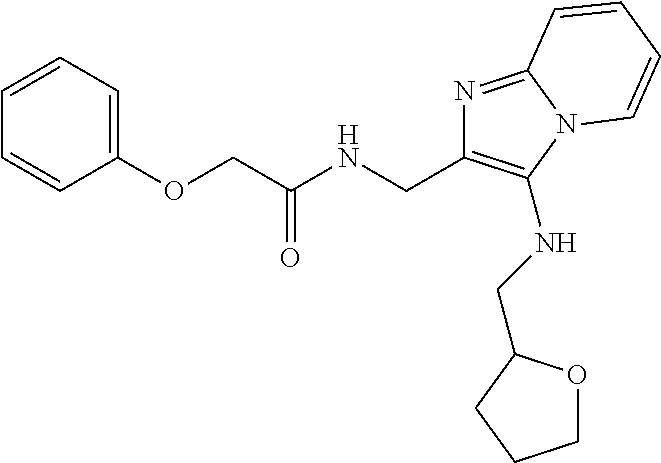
C1=CC=C(OCC(NCC2=C(NCC3OCCC3)N3C(=N2)C=CC=C3)=O)C=C1
